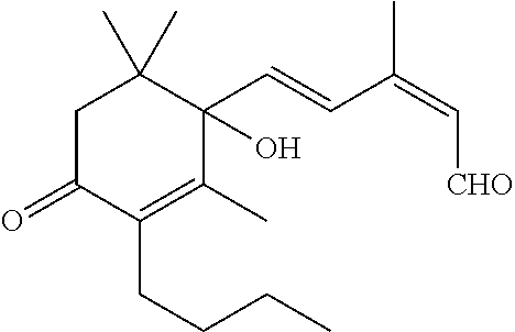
C1C(=O)C(CCCC)=C(C)C(C=CC(=C[CHO])C)(O)C1(C)C
